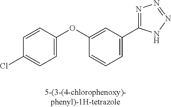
C1=CC=C(C2=NN=NN2)C=C1OC1=CC=C(Cl)C=C1
